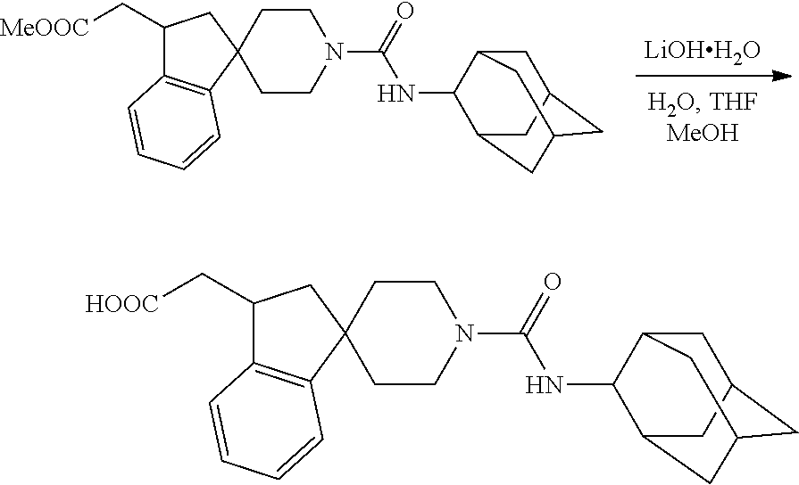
[LiOHH2O].C1CN(C(NC2C3CC4CC(CC2C4)C3)=O)CCC12CC(C[MeOOC])C1=C2C=CC=C1.C1CN(C(NC2C3CC4CC(CC2C4)C3)=O)CCC12CC(C[HOOC])C1=C2C=CC=C1
